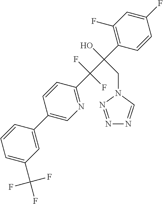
C1(C2=CN=C(C(C(C3=C(F)C=C(F)C=C3)(O)CN3C=NN=N3)(F)F)C=C2)=CC(C(F)(F)F)=CC=C1
